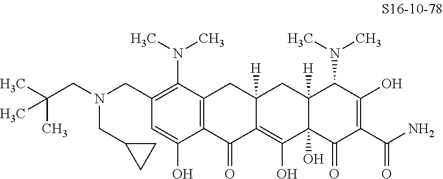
C(CN(CC1=C(N(C)C)C2=C(C(O)=C1)C(=O)C1=C(O)C3(O)C([H])(CC1([H])C2)C(N(C)C)C(O)=C(C(N)=O)C3=O)CC1CC1)(C)(C)C
